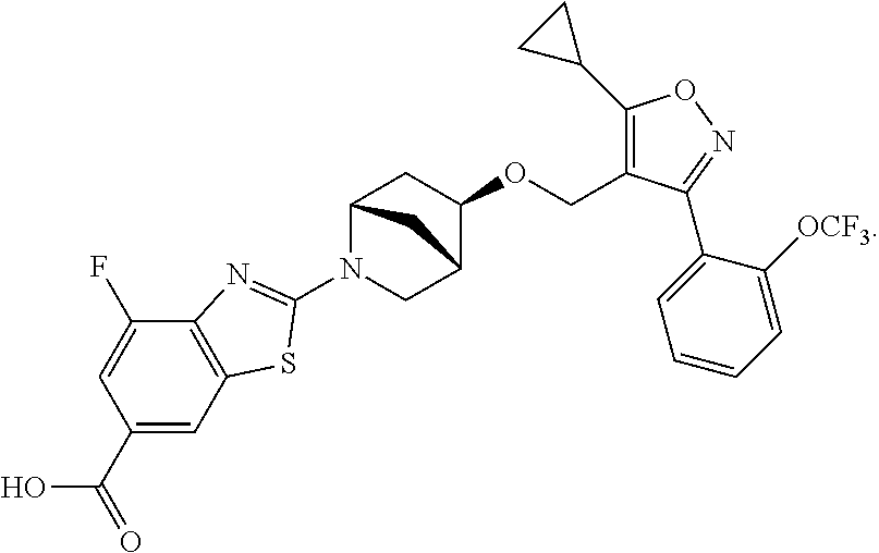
C1(C(=O)O)=CC2=C(C(F)=C1)N=C(N1CC3C(OCC4=C(C5CC5)ON=C4C4=CC=CC=C4[OCF3])CC1C3)S2
